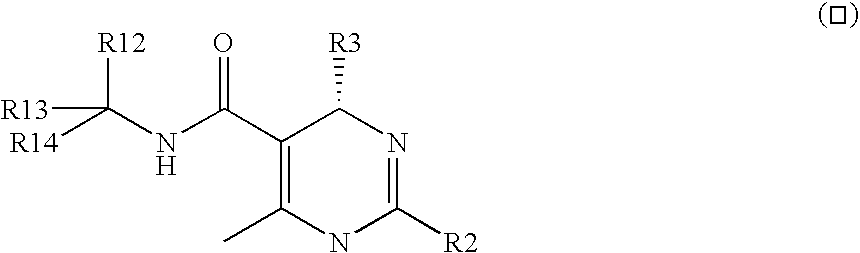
C1(C(NC([R14])([R12])[R13])=O)=C(C)NC([R2])=NC1[R3]
